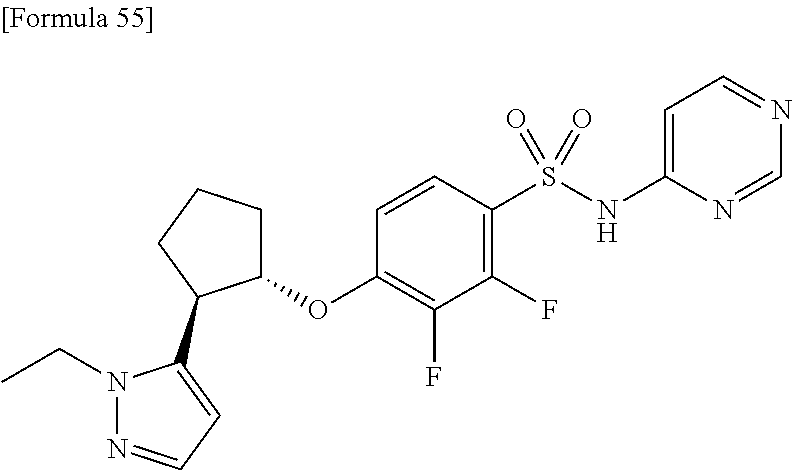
O(C1=C(F)C(F)=C(S(NC2=CC=NC=N2)(=O)=O)C=C1)C1CCCC1C1=CC=NN1CC
